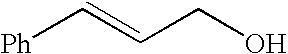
[Ph]C=CCO
